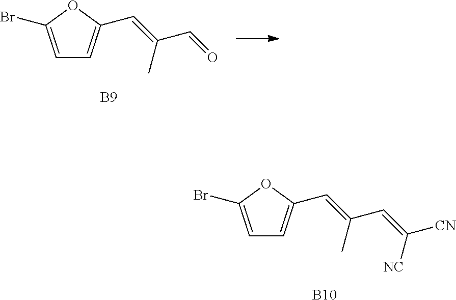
C1=C(Br)OC(C=C(C=O)C)=C1.[B9].C1=C(Br)OC(C=C(C=C([CN])[NC])C)=C1.[B10]
